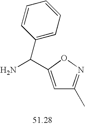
NC(C1=CC(C)=NO1)C1=CC=CC=C1
